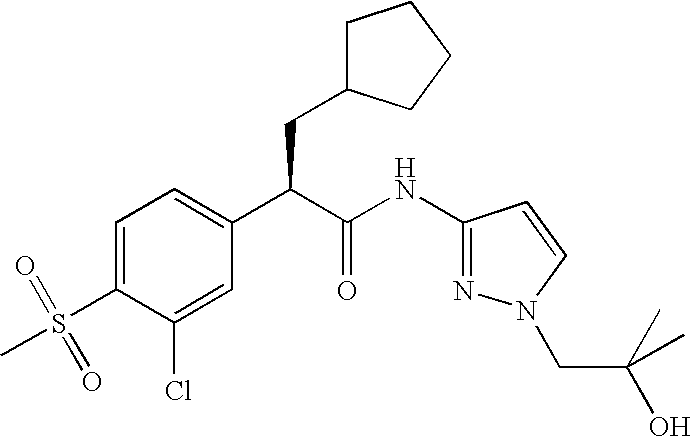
C1=C(S(=O)(C)=O)C(Cl)=CC(C(C(NC2=NN(CC(O)(C)C)C=C2)=O)CC2CCCC2)=C1
